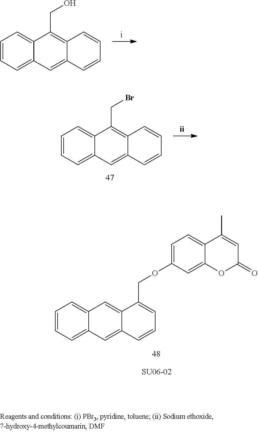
C1=CC=C2C(=C1)C(CO)=C1C(=C2)C=CC=C1.O(C1=CC=C2C(=C1)OC(=O)C=C2C)CC1=CC=CC2=CC3=CC=CC=C3C=C21.C1=CC=C2C(=C1)C(CBr)=C1C(=C2)C=CC=C1
